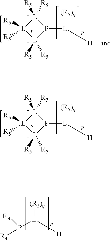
[(R5)q][L]([H])P1[L]([R5])([R5])[L]([R5])([R5])[L]1([R5])[R5].[(R5)q][L]([H])P1[L]([R5])([R5])[L]([R5])([R5])[L]1([R5])[R5].[(R5)q][L]([H])P([R3])[R4]
